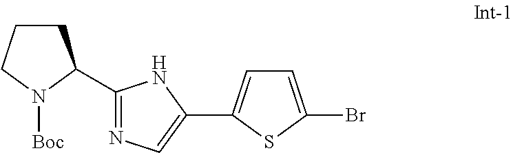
C1=C(Br)SC(C2=CN=C(C3CCCN3[Boc])N2)=C1
